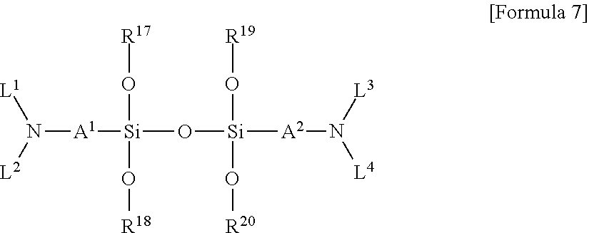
N([A1][Si](O[R17])(O[R18])O[Si](O[R19])(O[R20])[A2]N([L4])[L3])([L2])[L1]
